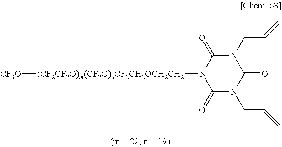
[(CF2CF2O)m(CF2O)nCF2CH2OCH2CH2](N1C(=O)N(CC=C)C(=O)N(CC=C)C1=O)[CF3O]
